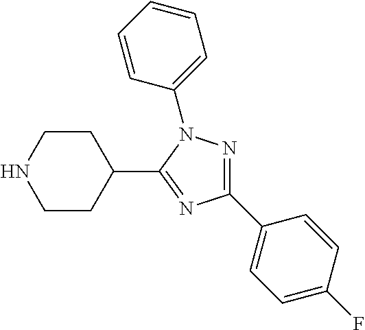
C1CC(C2=NC(C3=CC=C(F)C=C3)=NN2C2=CC=CC=C2)CCN1
